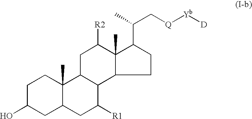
C1(O)CC2C(C)(CC1)C1C(C([R1])C2)C2CCC(C(C)C[Q][Yb][D])C2(C)C([R2])C1
